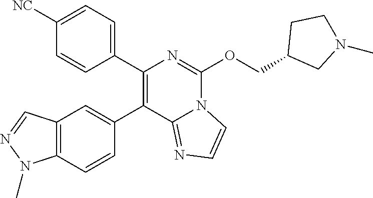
C1([NC])=CC=C(C2=C(C3=CC4=C(C=C3)N(C)N=C4)C3=NC=CN3C(OCC3CN(C)CC3)=N2)C=C1
